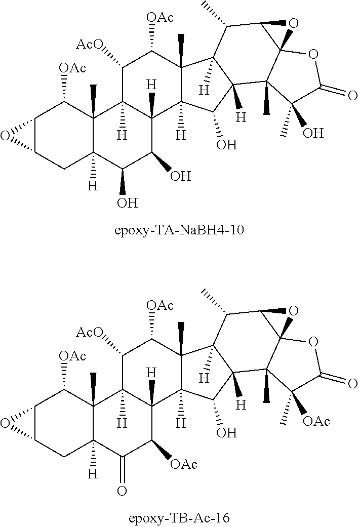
C12C(CC3([H])C(C)(C1[OAc])C1([H])C([H])(C(O)C3O)C3([H])C(C)(C([OAc])C1[AcO])C1([H])C([H])(C3O)C3(C)C4(C(C1C)O4)OC(=O)C3(C)O)O2.C12C(CC3([H])C(C)(C1[OAc])C1([H])C([H])(C([OAc])C3=O)C3([H])C(C)(C([OAc])C1[AcO])C1([H])C([H])(C3O)C3(C)C4(C(C1C)O4)OC(=O)C3(C)[OAc])O2
